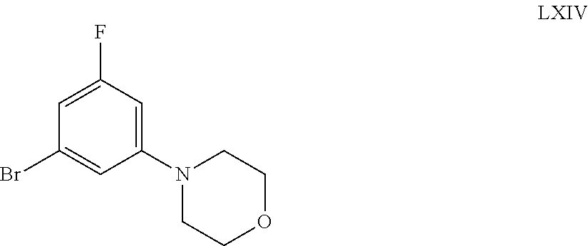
C1(Br)=CC(N2CCOCC2)=CC(F)=C1
